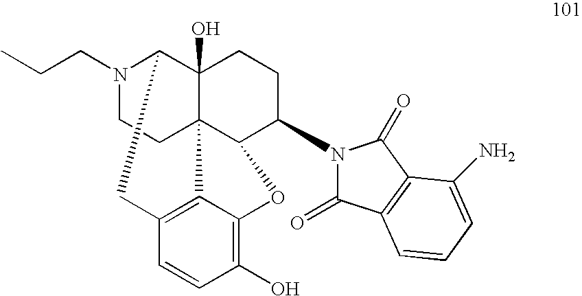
N1(CCC)CCC23C4(O)C1CC1=C2C(=C(O)C=C1)OC3C(N1C(=O)C2=C(C1=O)C(N)=CC=C2)CC4
